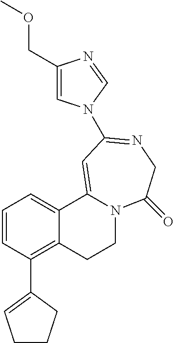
C1=CC(C2=CCCC2)=C2C(=C1)C1=CC(N3C=C(COC)N=C3)=NCC(=O)N1CC2
